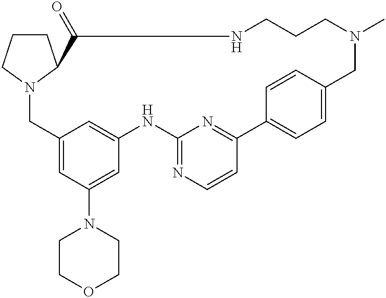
C1COCCN1C1=CC2=CC(=C1)CN1C(CCC1)C(=O)NCCCN(C)CC1=CC=C(C3=NC(=NC=C3)N2)C=C1
